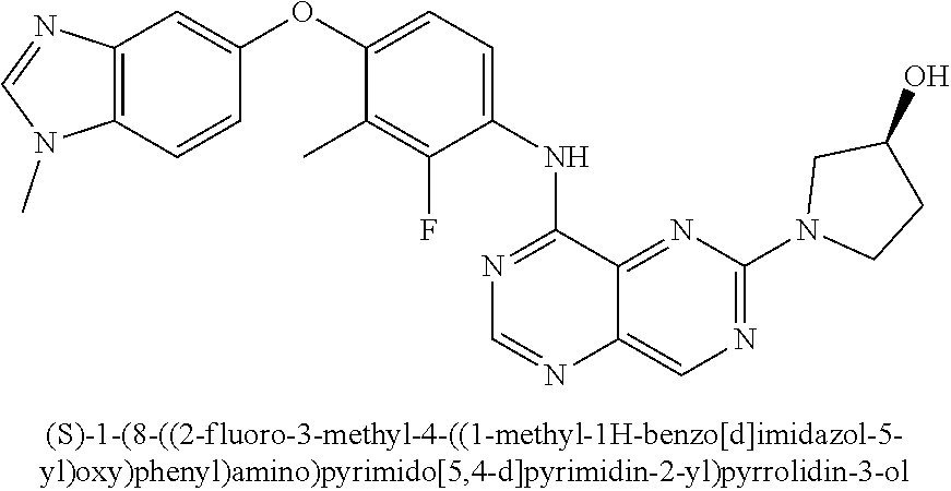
C1(OC2=CC=C(NC3=NC=NC4=CN=C(N5CCC(O)C5)N=C34)C(F)=C2C)=CC2=C(C=C1)N(C)C=N2
